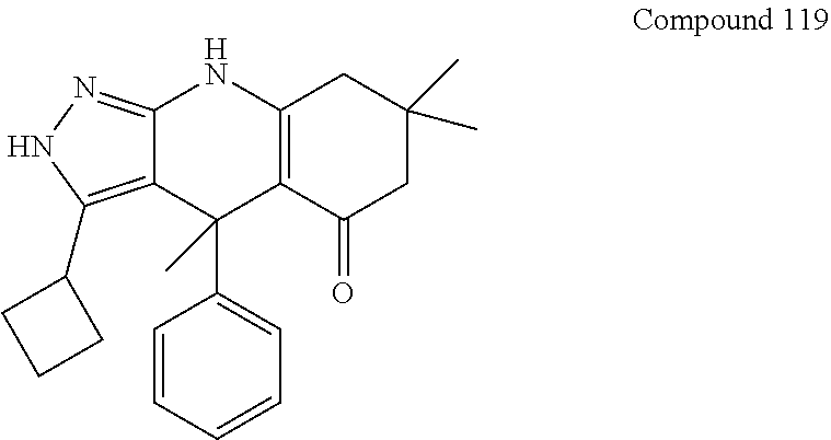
C12=NNC(C3CCC3)=C1C(C1=CC=CC=C1)(C)C1=C(N2)CC(C)(C)CC1=O
